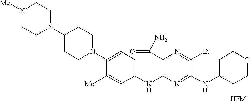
[HFM].C1(N2CCN([Me])CC2)CCN(C2=CC=C(NC3=C(C(=O)N)N=C([Et])C(NC4CCOCC4)=N3)C=C2[Me])CC1
